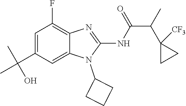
C1=C(C(C)(C)O)C=C2C(=C1F)N=C(NC(=O)C(C)C1([CF3])CC1)N2C1CCC1
